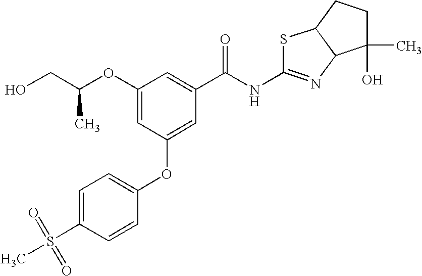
C(CO)(OC1=CC(OC2=CC=C(S(C)(=O)=O)C=C2)=CC(C(NC2=NC3C(S2)CCC3(O)C)=O)=C1)C
